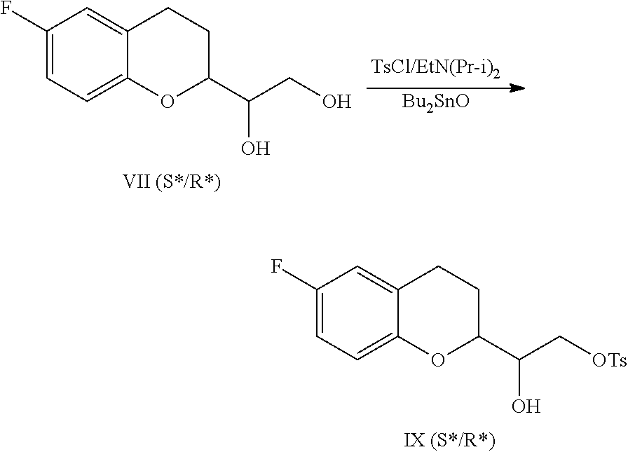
C1(F)=CC=C2C(=C1)CCC(C(CO)O)O2.[Bu2SnO].C1(F)=CC=C2C(=C1)CCC(C(C[OTs])O)O2
